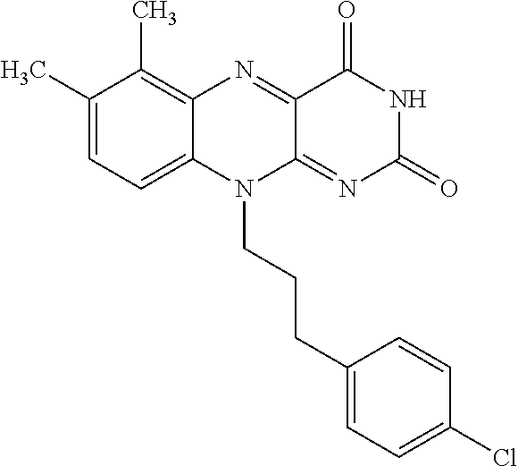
C1(C)=CC=C2C(=C1C)N=C1C(=NC(=O)NC1=O)N2CCCC1=CC=C(Cl)C=C1
